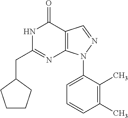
C1=C(N2C3=C(C=N2)C(=O)NC(CC2CCCC2)=N3)C(C)=C(C)C=C1
